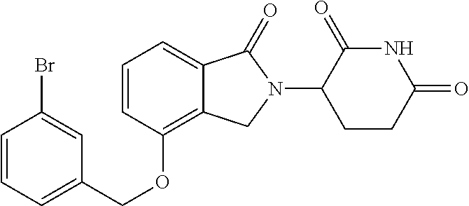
C1=CC=C(COC2=C3C(=CC=C2)C(=O)N(C2CCC(=O)NC2=O)C3)C=C1Br
